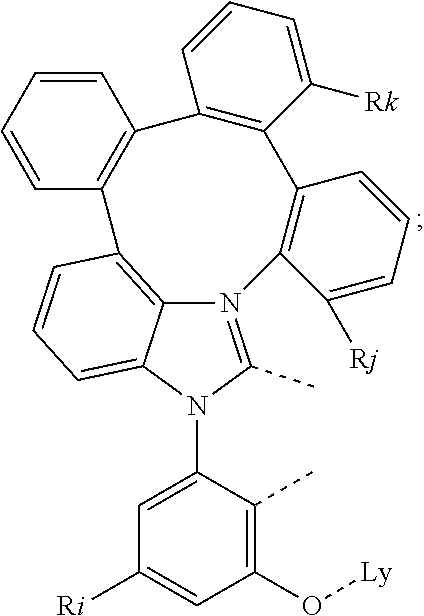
N12=C(C)N(C3=CC([Ri])=CC(O[Ly])=C3C)C3=CC=CC(=C13)C1=C(C=CC=C1)C1=C(C([Rk])=CC=C1)C1=C2C([Rj])=CC=C1
